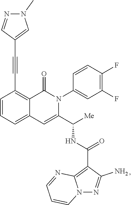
C1=CC=C2C(=C1C#CC1=CN(C)N=C1)C(=O)N(C1=CC(F)=C(F)C=C1)C(C([Me])NC(=O)C1=C3N(N=C1N)C=CC=N3)=C2
